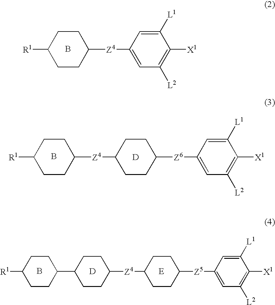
[R1]C1CCC([Z4]C2=CC([L2])=C([X1])C([L1])=C2)CC1.B.[D].[Z4](C1CCC([Z6]C2=CC([L2])=C([X1])C([L1])=C2)CC1)C1CCC([R1])CC1.B.[D].[E].B.[R1]C1CCC(C2CCC([Z4]C3CCC([Z5]C4=CC([L2])=C([X1])C([L1])=C4)CC3)CC2)CC1
